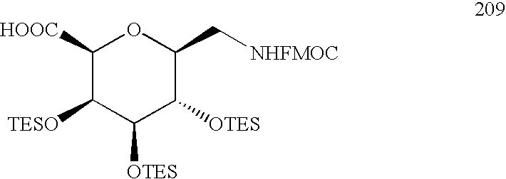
C1([HOOC])C([TESO])C([OTES])C([OTES])C(C[NHFMOC])O1
